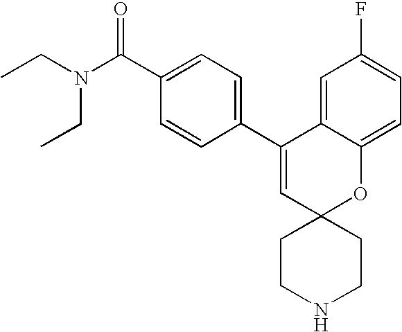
CCN(C(C1=CC=C(C2=CC3(OC4=CC=C(F)C=C24)CCNCC3)C=C1)=O)CC
